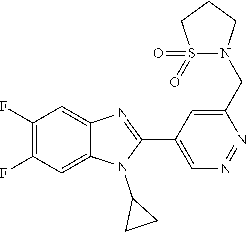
C1(F)=C(F)C=C2C(=C1)N=C(C1=CN=NC(CN3S(=O)(=O)CCC3)=C1)N2C1CC1
